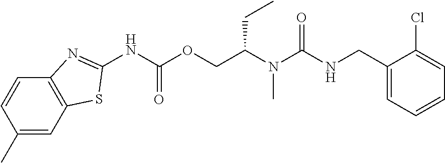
C1(Cl)=CC=CC=C1CNC(N(C(COC(NC1=NC2=C(C=C(C)C=C2)S1)=O)CC)C)=O
